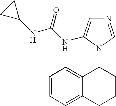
C1=CC=C2C(=C1)C(N1C=NC=C1NC(NC1CC1)=O)CCC2
